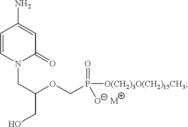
C1=CN(CC(CO)OCP(=O)([O(CH2)3O(CH2)15CH3])[O-])C(=O)C=C1N.[M]
